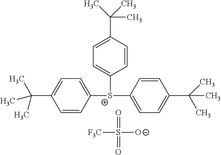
C1=CC([S+](C2=CC=C(C(C)(C)C)C=C2)C2=CC=C(C(C)(C)C)C=C2)=CC=C1C(C)(C)C.[F3C]S([O-])(=O)=O
